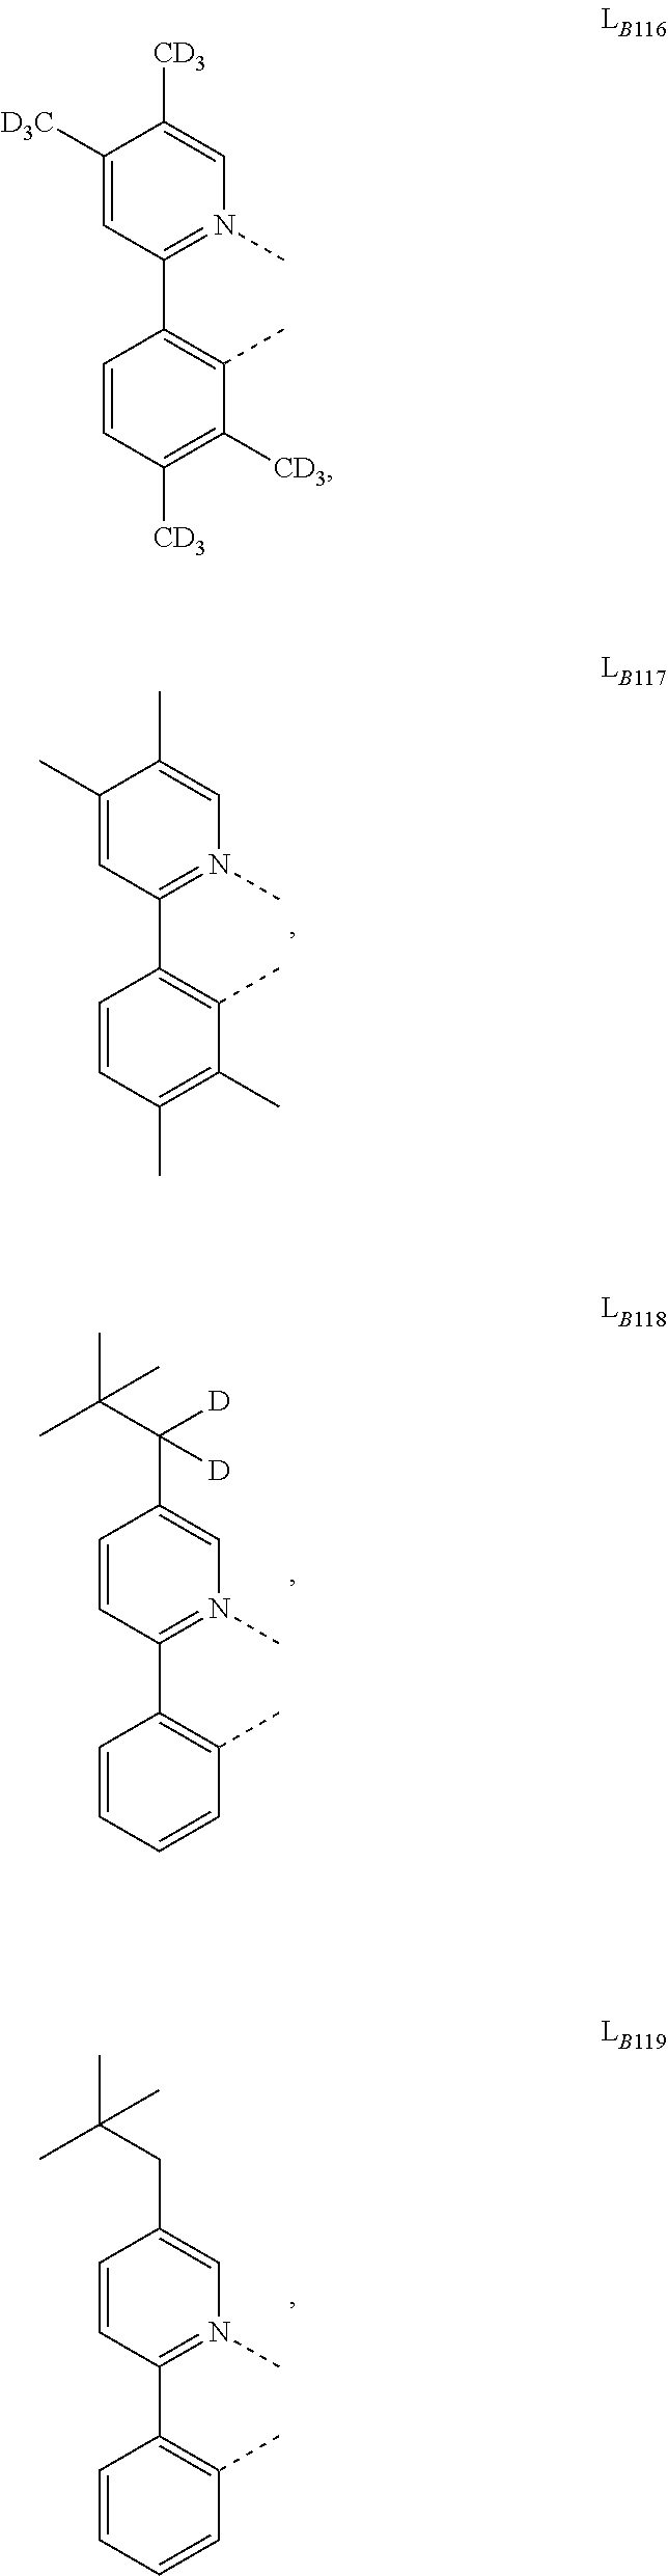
C1([D3C])=CC(C2=C(C)C([CD3])=C([CD3])C=C2)=N(C)C=C1[CD3].C1(C)=CC(C2=C(C)C(C)=C(C)C=C2)=N(C)C=C1C.C1=CC(C2=C(C)C=CC=C2)=N(C)C=C1C([D])(C(C)(C)C)[D].C1=CC(C2=C(C)C=CC=C2)=N(C)C=C1CC(C)(C)C
